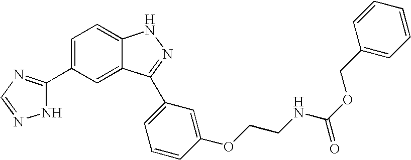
C1(C2=NC=NN2)=CC=C2C(=C1)C(C1=CC=CC(OCCNC(OCC3=CC=CC=C3)=O)=C1)=NN2
